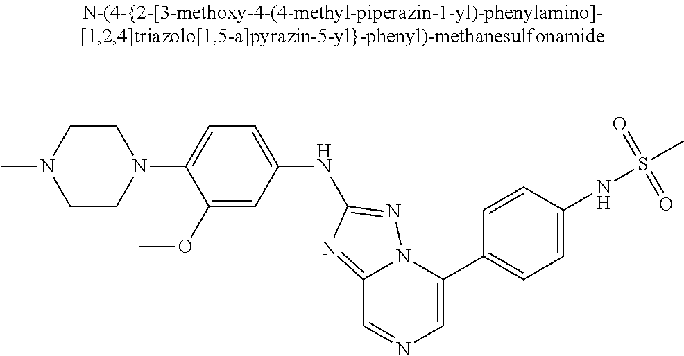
C1CN(C2=CC=C(NC3=NN4C(=N3)C=NC=C4C3=CC=C(NS(C)(=O)=O)C=C3)C=C2OC)CCN1C
